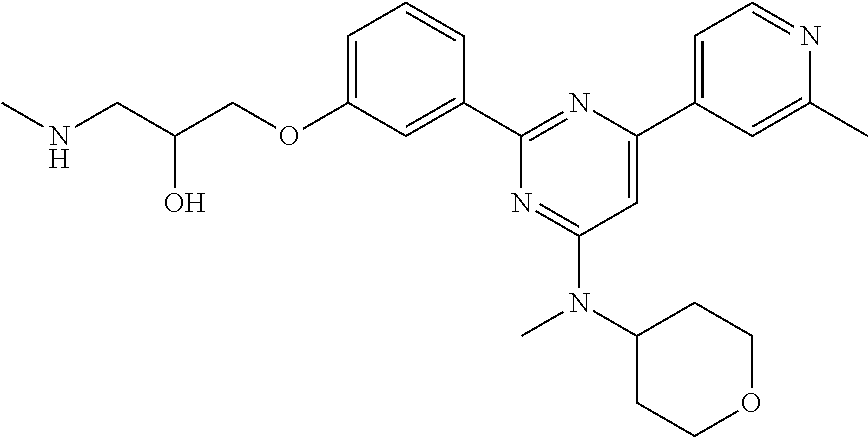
N(CC(COC1=CC=CC(C2=NC(C3=CC=NC(C)=C3)=CC(N(C3CCOCC3)C)=N2)=C1)O)C
